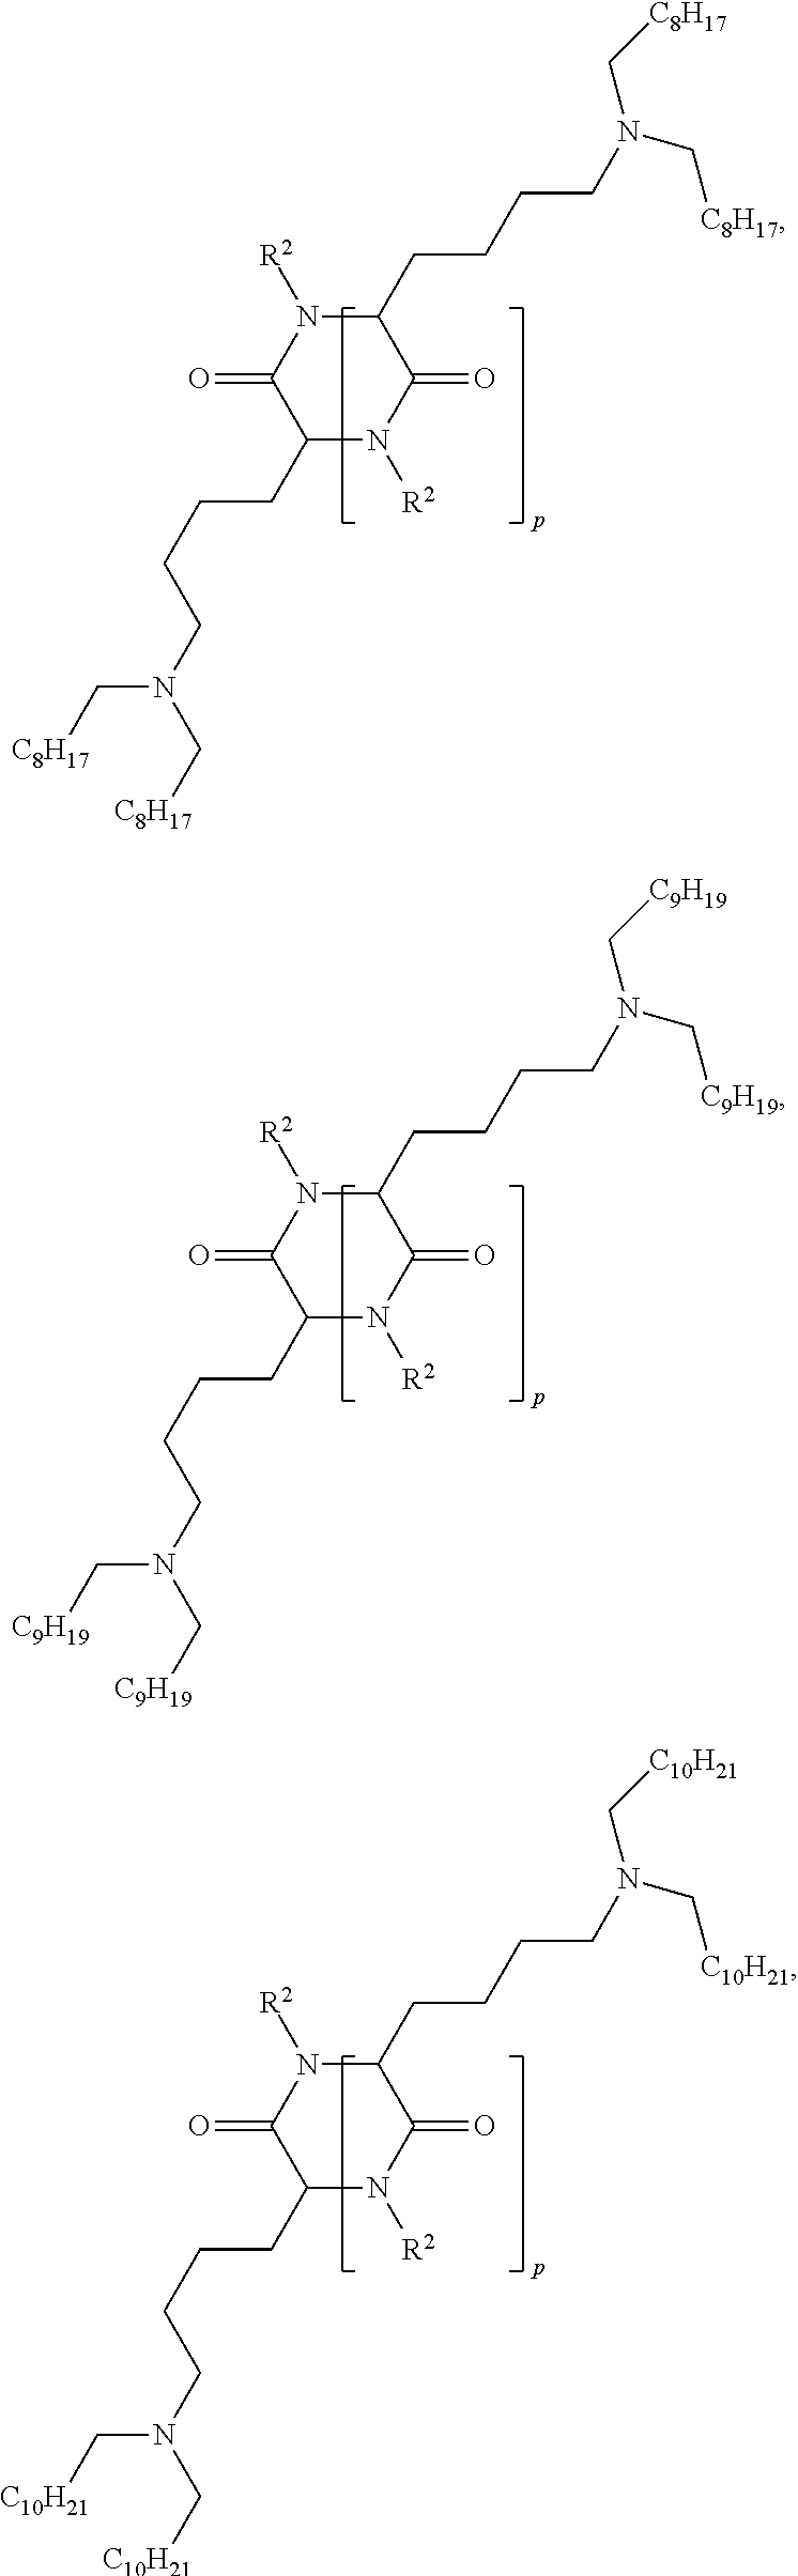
C1(CCCCN(C[C8H17])C[C8H17])N([R2])C(=O)C(CCCCN(C[C8H17])C[C8H17])N([R2])C1=O.C1(CCCCN(C[C9H19])C[C9H19])N([R2])C(=O)C(CCCCN(C[C9H19])C[C9H19])N([R2])C1=O.C1(CCCCN(C[C10H21])C[C10H21])N([R2])C(=O)C(CCCCN(C[C10H21])C[C10H21])N([R2])C1=O
